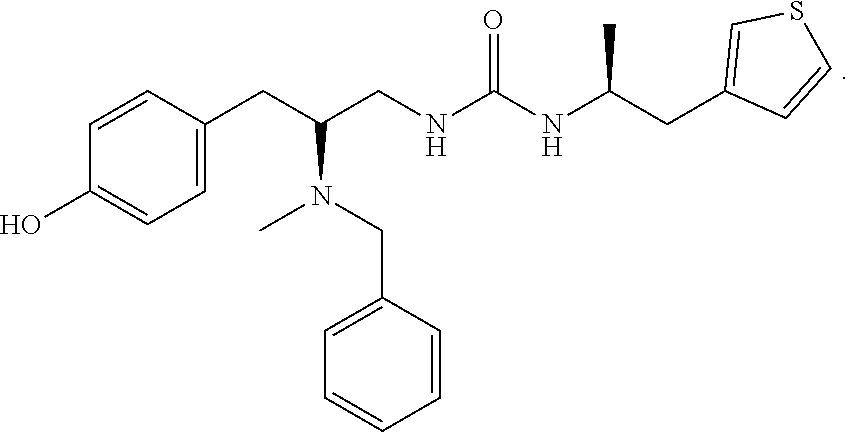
C1=C(CC(CNC(NC(CC2=CSC=C2)C)=O)N(C)CC2=CC=CC=C2)C=CC(O)=C1
